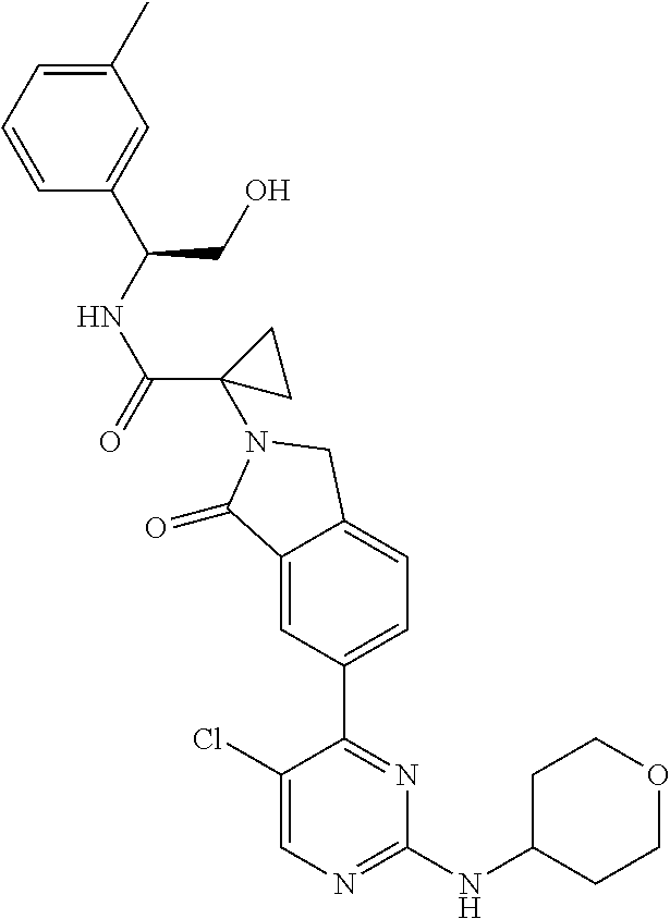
C1(=O)C2=CC(C3=NC(NC4CCOCC4)=NC=C3Cl)=CC=C2CN1C1(C(NC(CO)C2=CC(C)=CC=C2)=O)CC1
